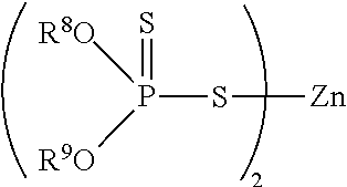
S([Zn])P([R8O])([R9O])=S
